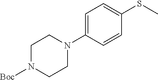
C1=CC(N2CCN([Boc])CC2)=CC=C1SC
